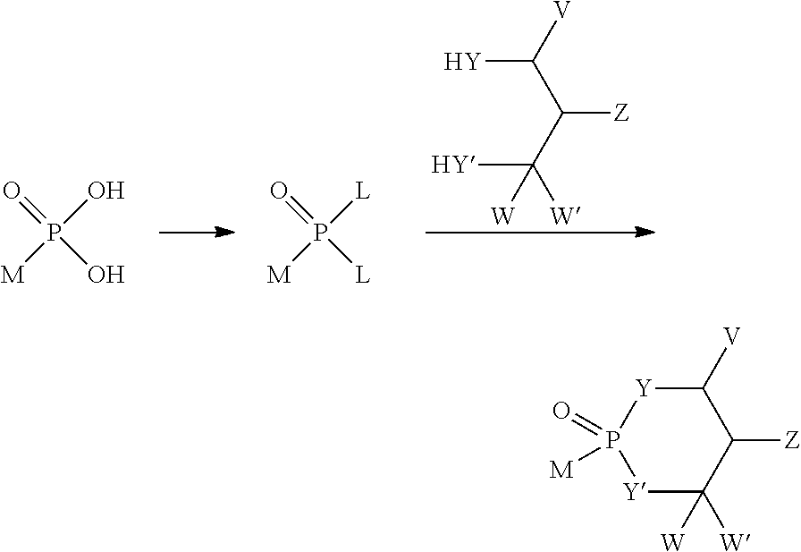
[HY]C(C(C([Y])[V])[Z])([W])[W].O=P(O)(O)[M].O=P([L])([L])[M].[Y]1C([W])([W])C([Z])C([V])[Y]P1([M])=O
